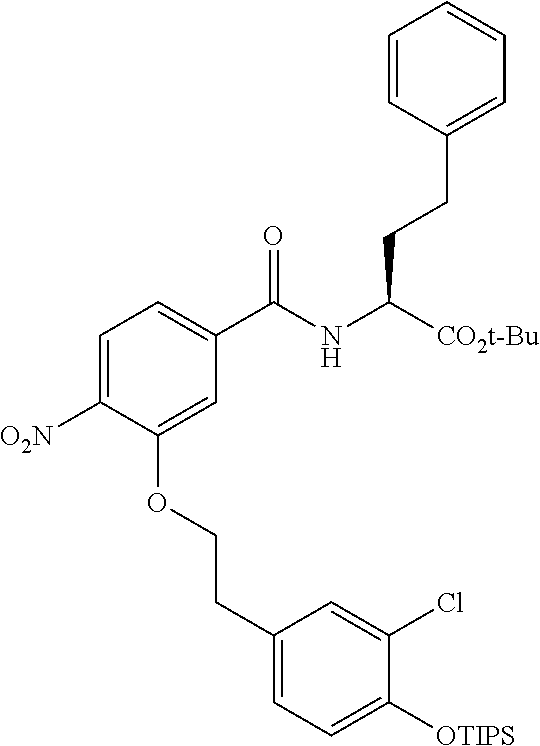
C1=C([O2N])C(OCCC2=CC=C([OTIPS])C(Cl)=C2)=CC(C(NC([CO2t-Bu])CCC2=CC=CC=C2)=O)=C1
